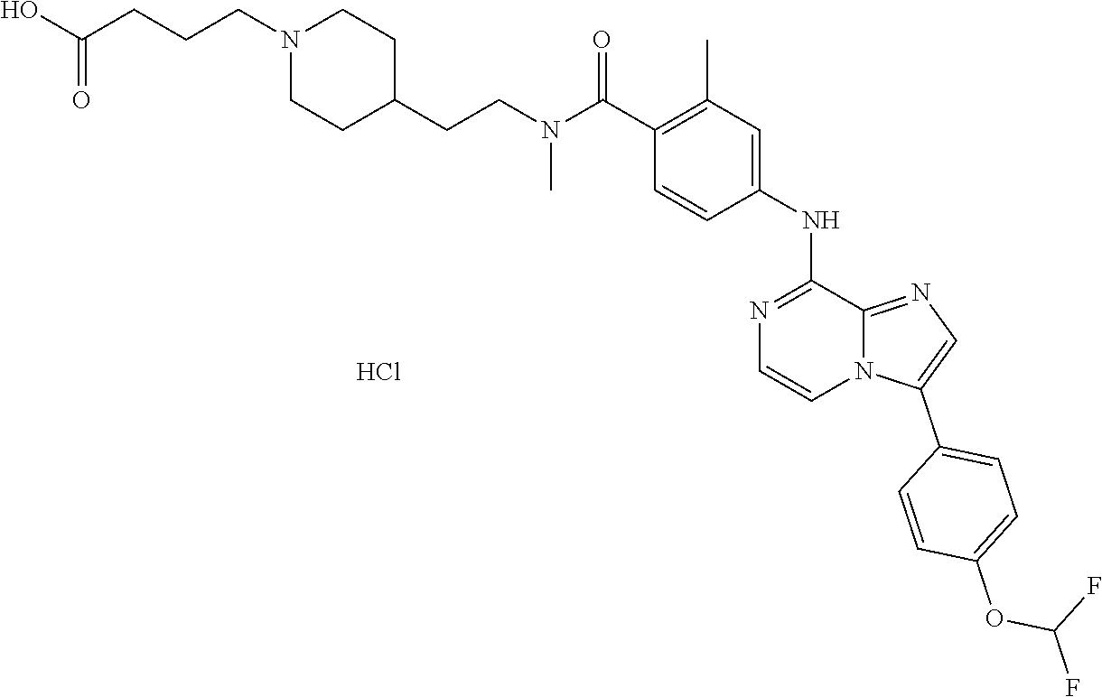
O(C1=CC=C(C2=CN=C3N2C=CN=C3NC2=CC(C)=C(C(=O)N(CCC3CCN(CCCC(O)=O)CC3)C)C=C2)C=C1)C(F)F.Cl
